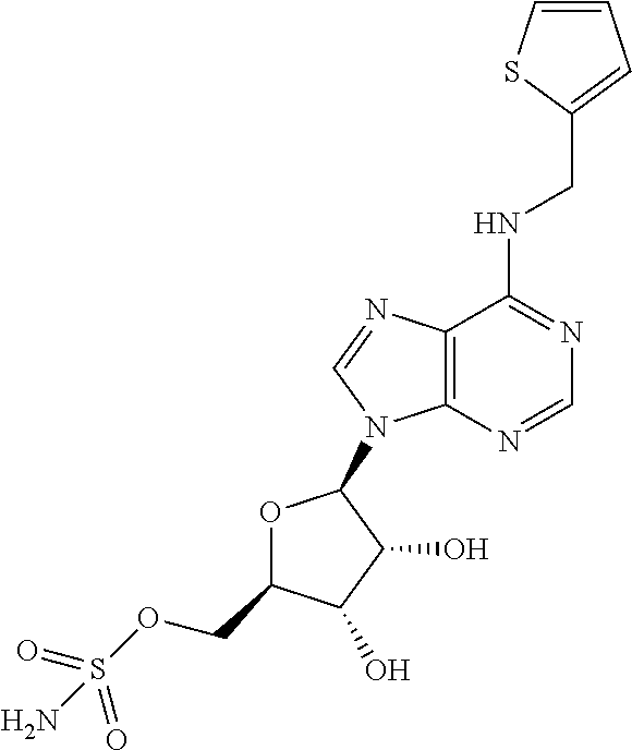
C1(CNC2=NC=NC3=C2N=CN3C2OC(COS(=O)(=O)N)C(O)C2O)=CC=CS1
